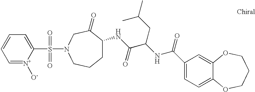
S(C1=CC=CC=[N+]1[O-])(=O)(N1CCCC(NC(C(NC(=O)C2=CC=C3C(=C2)OCCCO3)CC(C)C)=O)C(=O)C1)=O
